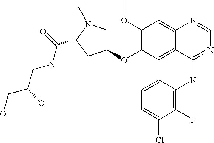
C1(F)=C(NC2=NC=NC3=CC(OC)=C(OC4CN(C)C(C(NCC(CO)O)=O)C4)C=C23)C=CC=C1Cl
